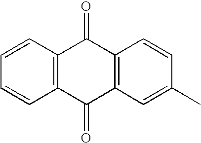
C12=C(C=C(C)C=C1)C(=O)C1=C(C2=O)C=CC=C1
